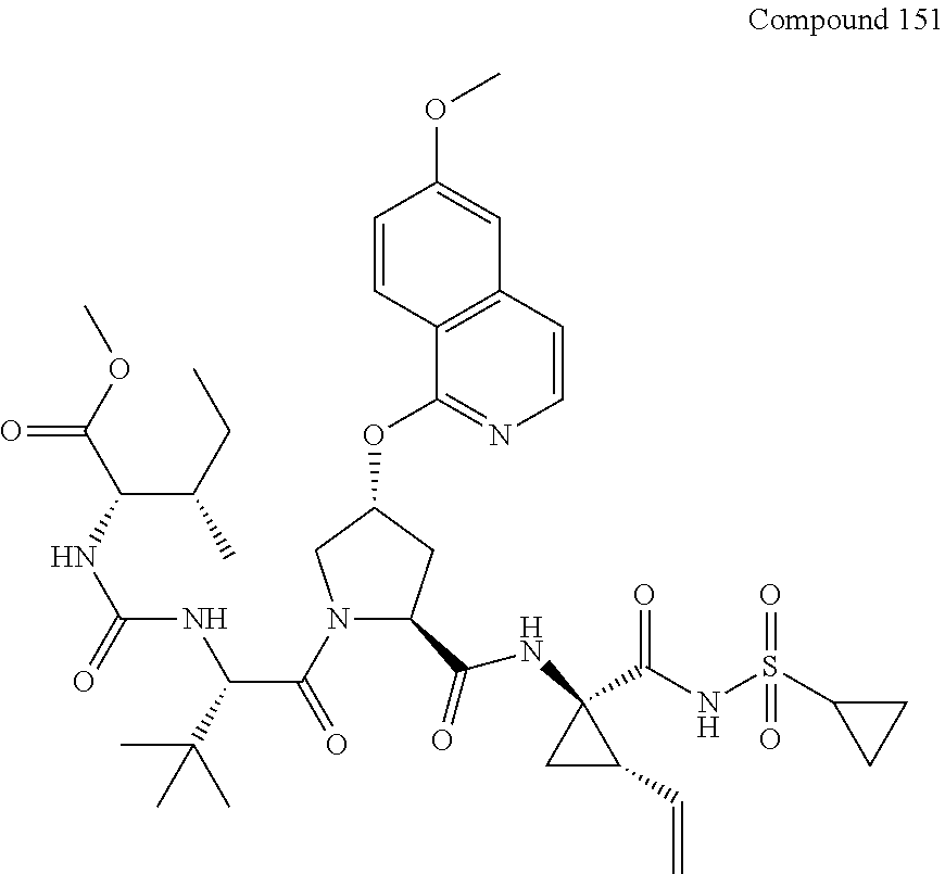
N(C1(C(NS(C2CC2)(=O)=O)=O)CC1C=C)C(C1N(C(=O)C(C(C)(C)C)NC(NC(C(OC)=O)C(C)CC)=O)CC(OC2=NC=CC3=C2C=CC(OC)=C3)C1)=O
